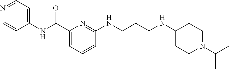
C1(C(NC2=CC=NC=C2)=O)=CC=CC(NCCCNC2CCN(C(C)C)CC2)=N1
